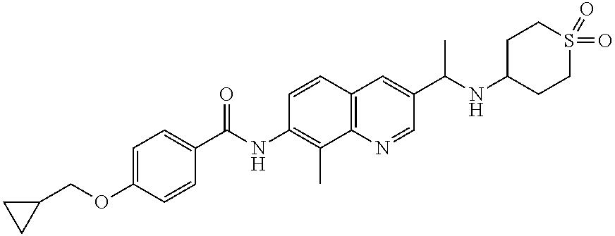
C(OC1=CC=C(C(NC2=C(C)C3=C(C=C2)C=C(C(NC2CCS(=O)(=O)CC2)C)C=N3)=O)C=C1)C1CC1
